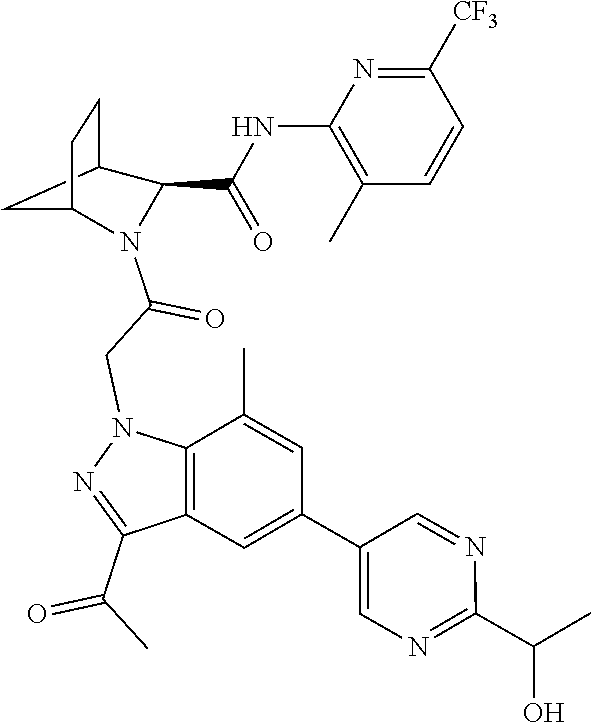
C(C(=O)N1C2CC(CC2)C1C(=O)NC1=C(C)C=CC([CF3])=N1)N1C2=C(C(C(=O)C)=N1)C=C(C1=CN=C(C(C)O)N=C1)C=C2C
